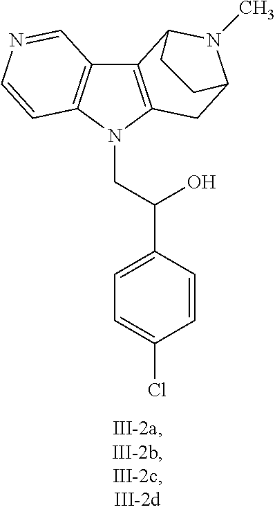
C12=C(N(CC(C3=CC=C(Cl)C=C3)O)C3=C1C=NC=C3)CC1N(C)C2CC1
